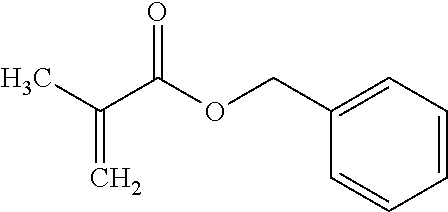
CC(C(OCC1=CC=CC=C1)=O)=C
